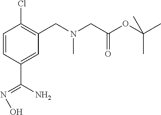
C1=CC(C(N)=NO)=CC(CN(CC(OC(C)(C)C)=O)C)=C1Cl
